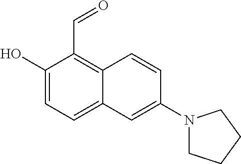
C1(O)=CC=C2C(=C1C=O)C=CC(N1CCCC1)=C2
